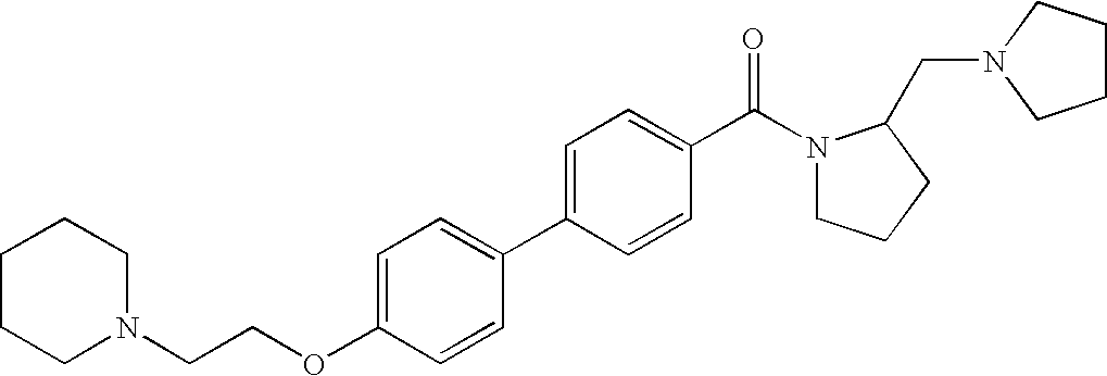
C1(OCCN2CCCCC2)=CC=C(C2=CC=C(C(=O)N3CCCC3CN3CCCC3)C=C2)C=C1
